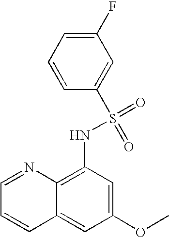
C1=NC2=C(NS(=O)(=O)C3=CC(F)=CC=C3)C=C(OC)C=C2C=C1
